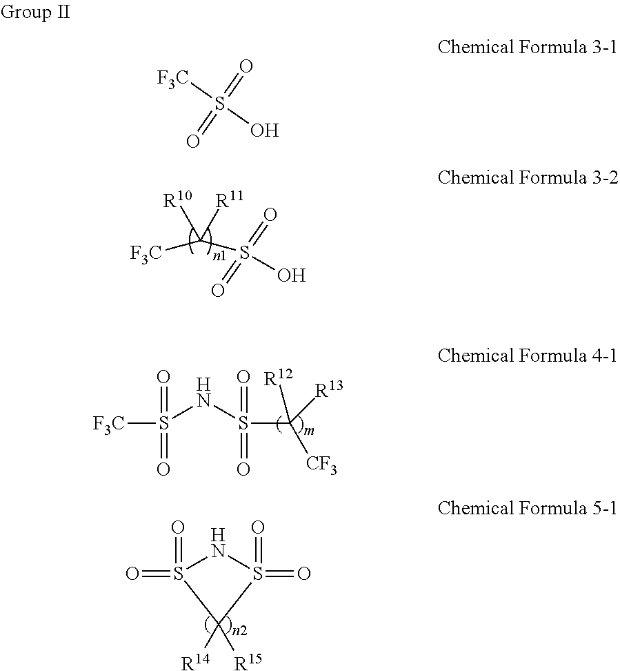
S(=O)(=O)(C([F3C])([R11])[R10])O.S(NS(C([R13])([R12])[CF3])(=O)=O)([F3C])(=O)=O.S1(=O)(=O)NS(=O)(=O)C1([R15])[R14].S(=O)(=O)([F3C])O
